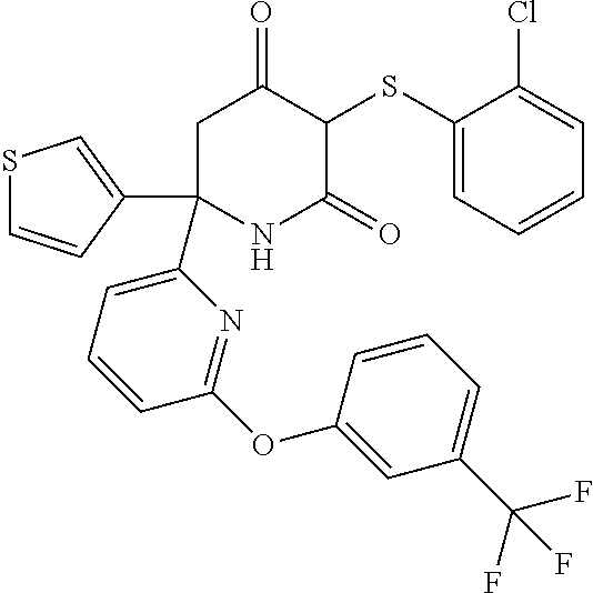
C1(SC2C(=O)CC(C3=CC=CC(OC4=CC(C(F)(F)F)=CC=C4)=N3)(C3=CSC=C3)NC2=O)=CC=CC=C1Cl
